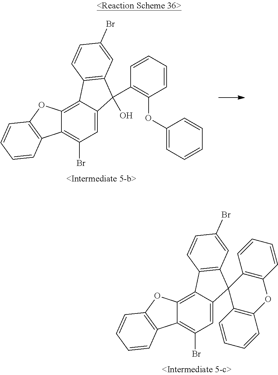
C1=C2C(=C3C(=C1Br)C1=C(O3)C=CC=C1)C1=C(C23C2=C(OC4=C3C=CC=C4)C=CC=C2)C=C(Br)C=C1.C1=C2C(=C3C(=C1Br)C1=C(O3)C=CC=C1)C1=C(C2(O)C2=C(OC3=CC=CC=C3)C=CC=C2)C=C(Br)C=C1
